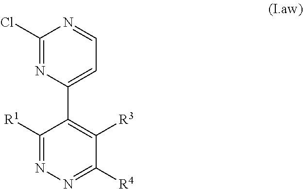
C1(Cl)=NC(C2=C([R3])C([R4])=NN=C2[R1])=CC=N1
